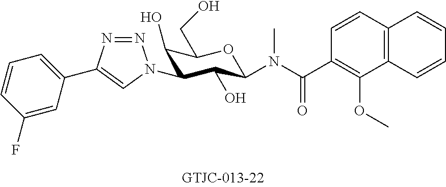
C1(C2=CN(C3C(O)C(CO)OC(N(C(C4=C(OC)C5=C(C=C4)C=CC=C5)=O)C)C3O)N=N2)=CC=CC(F)=C1
